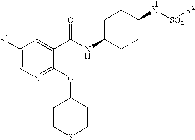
C1CC(NC(=O)C2=CC([R1])=CN=C2OC2CCSCC2)CCC1N[SO2][R2]
